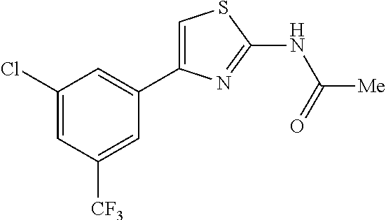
C1(Cl)=CC([CF3])=CC(C2=CSC(NC([Me])=O)=N2)=C1
